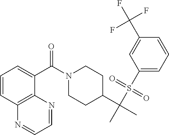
C1(S(C(C)(C2CCN(C(C3=CC=CC4=C3N=CC=N4)=O)CC2)C)(=O)=O)=CC=CC(C(F)(F)F)=C1
